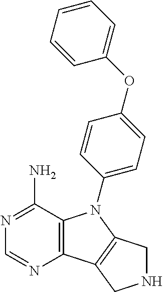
C12=C(C(N)=NC=N1)N(C1=CC=C(OC3=CC=CC=C3)C=C1)C1=C2CNC1
